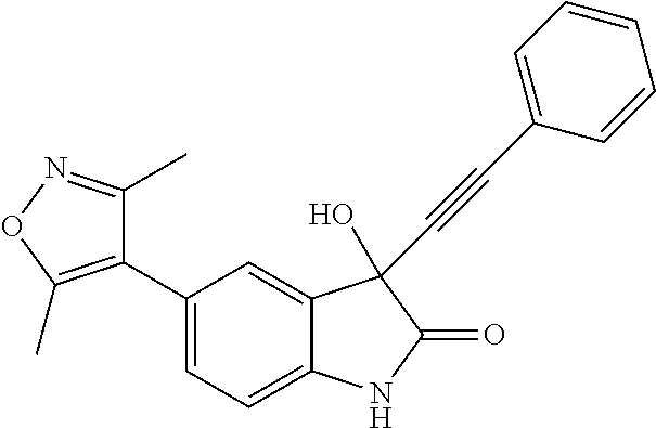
C1=C(C2=C(C)ON=C2C)C=C2C(=C1)NC(=O)C2(O)C#CC1=CC=CC=C1
